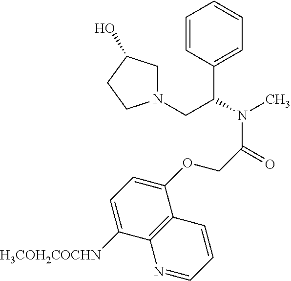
C1=CC(C(N(C)C(=O)COC2=CC=C([H3COH2COCHN])C3=C2C=CC=N3)CN2CC(O)CC2)=CC=C1
